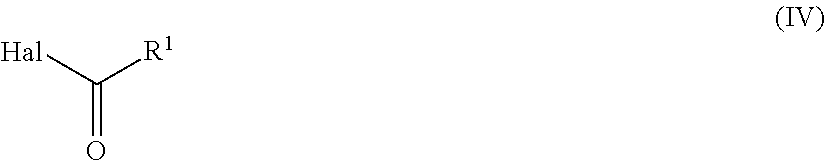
O=C([Hal])[R1]
